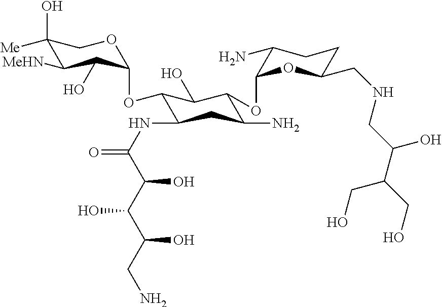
C1(O)([Me])C([MeHN])C(O)C(OC2C(NC(=O)C(C(C(CN)O)O)O)CC(N)C(OC3C(N)CCC(CNCC(C(CO)CO)O)O3)C2O)OC1
